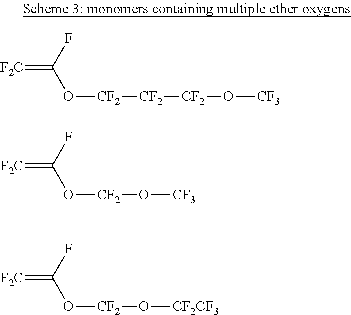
[F2C]=C(F)O[CF2][CF2][CF2]O[CF3].[F2C]=C(F)O[CF2]O[CF3].[F2C]=C(F)O[CF2]O[CF2CF3]
